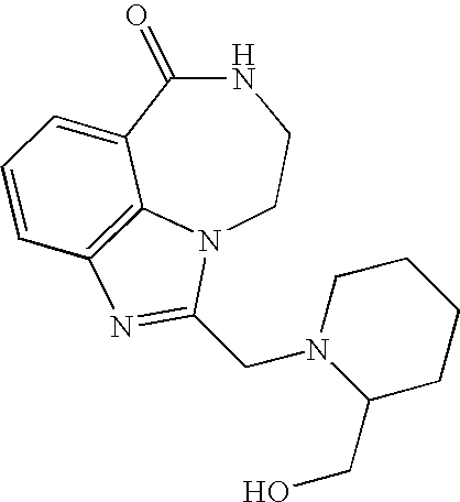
C1(=O)C2=CC=CC3=C2N(CCN1)C(CN1C(CO)CCCC1)=N3
